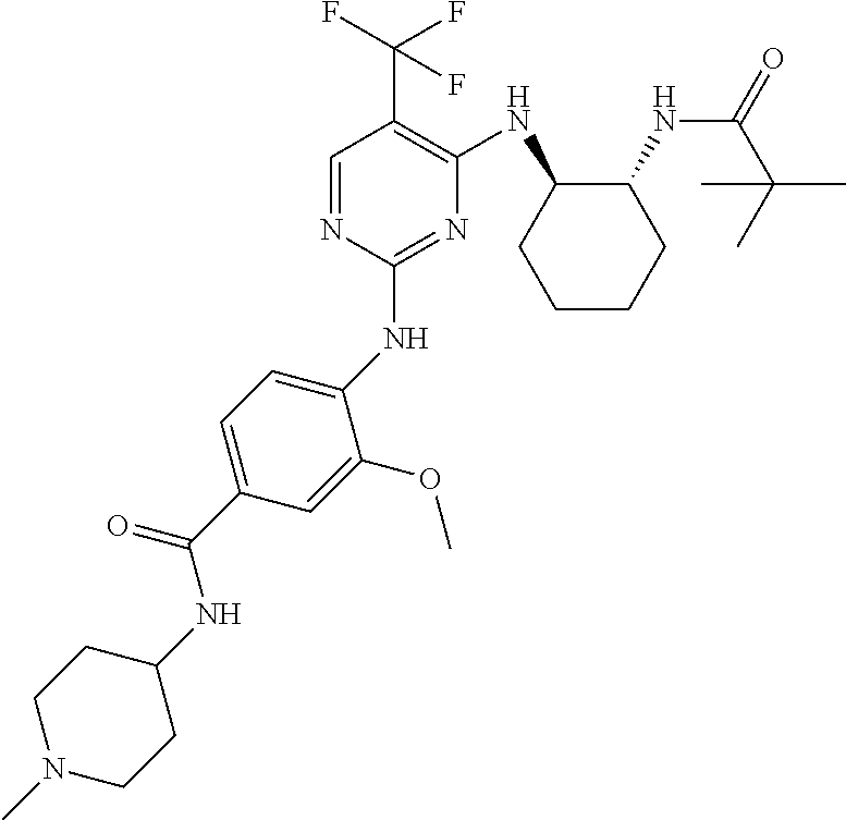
C1(NC2=CC=C(C(NC3CCN(C)CC3)=O)C=C2OC)=NC(NC2CCCCC2NC(=O)C(C)(C)C)=C(C(F)(F)F)C=N1
